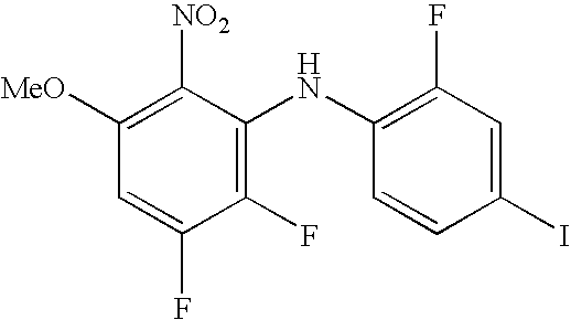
C1(F)=C(NC2=C(F)C=C(I)C=C2)C([NO2])=C([MeO])C=C1F
